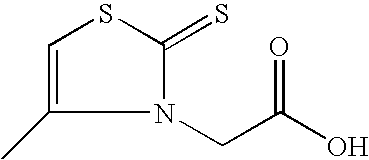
S1C=C(C)N(CC(O)=O)C1=S
